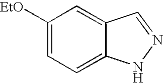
C1([EtO])=CC=C2C(=C1)C=NN2
